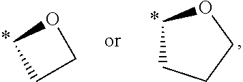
O1CCC1.C1CCCO1
